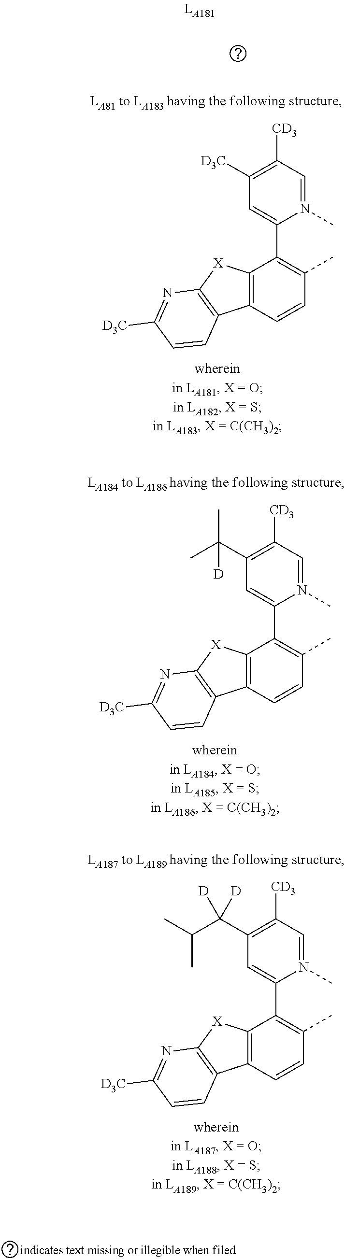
C12=C(C=CC(C)=C1C1=CC([D3C])=C([CD3])C=N1C)C1=C([X]2)N=C([D3C])C=C1.C12=C(C=CC(C)=C1C1=CC(C(C)(C)[D])=C([CD3])C=N1C)C1=C([X]2)N=C([D3C])C=C1.C12=C(C=CC(C)=C1C1=CC(C(C(C)C)([D])[D])=C([CD3])C=N1C)C1=C([X]2)N=C([D3C])C=C1
